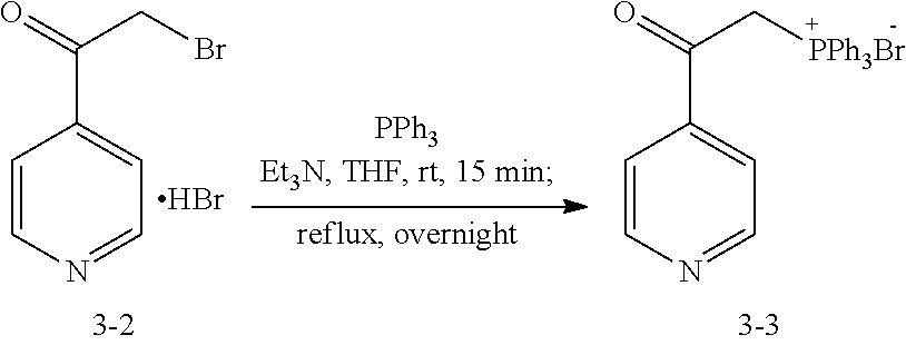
C1=CN=CC=C1C(CBr)=O.Br.C1=CN=CC=C1C(C[PPh3Br])=O
